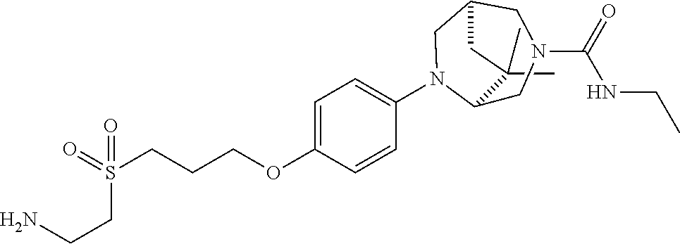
C1(C)(C)C2CN(C(=O)NCC)CC(CN2C2=CC=C(OCCCS(=O)(CCN)=O)C=C2)C1
